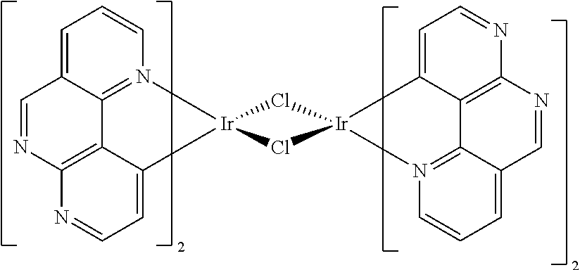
C1=C2C3=N(C=C1)[Ir]1(C4=CC=NC(=C34)N=C2)Cl[Ir]2(Cl1)N1=C3C(=CC=C1)C=NC1=C3C2=CC=N1
